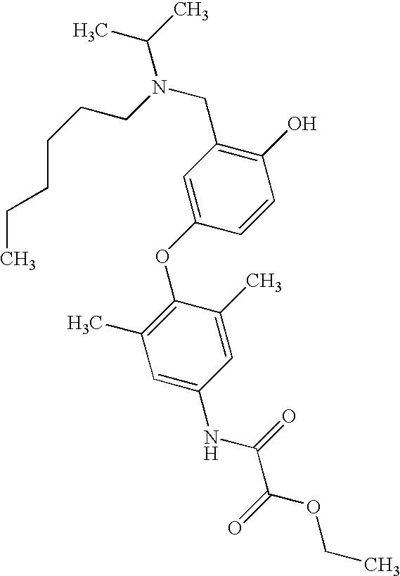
C1=C(OC2=C(C)C=C(NC(C(OCC)=O)=O)C=C2C)C=CC(O)=C1CN(CCCCCC)C(C)C
